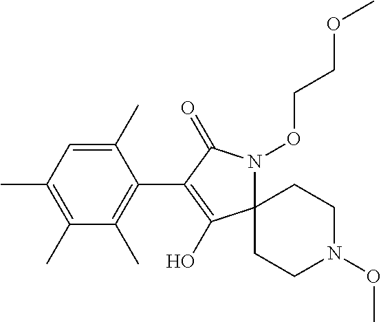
C12(N(OCCOC)C(=O)C(C3=C(C)C(C)=C(C)C=C3C)=C1O)CCN(OC)CC2
